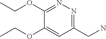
C1(CN)=NN=C(OCC)C(OCC)=C1
